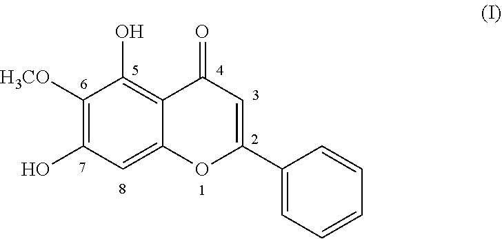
C1([H3CO])=C(O)C=C2C(=C1O)C(=O)C=C(C1=CC=CC=C1)O2
